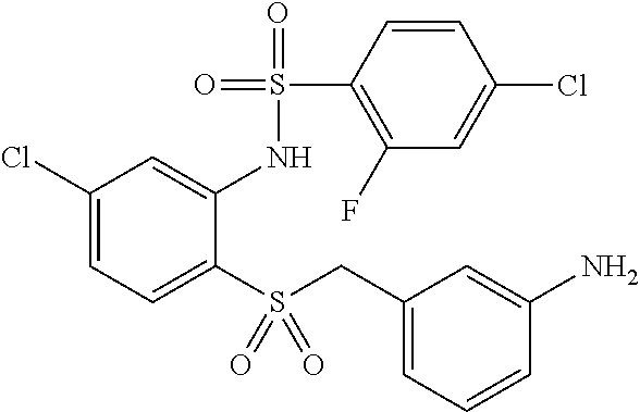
C1(Cl)=CC=C(S(CC2=CC=CC(N)=C2)(=O)=O)C(NS(C2=C(F)C=C(Cl)C=C2)(=O)=O)=C1
